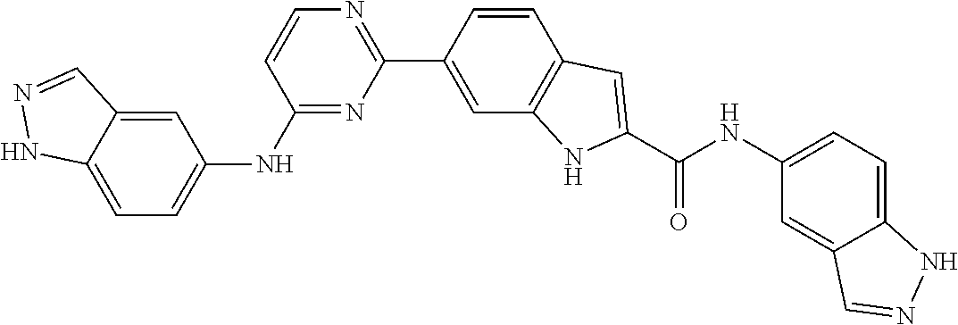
C1(NC2=CC=C3C(=C2)C=NN3)=NC(C2=CC3=C(C=C2)C=C(C(NC2=CC=C4C(=C2)C=NN4)=O)N3)=NC=C1
